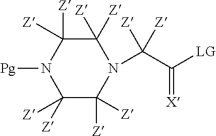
C1([Z])([Z])C([Z])([Z])N([Pg])C([Z])([Z])C([Z])([Z])N1C(C([LG])=[X])([Z])[Z]
